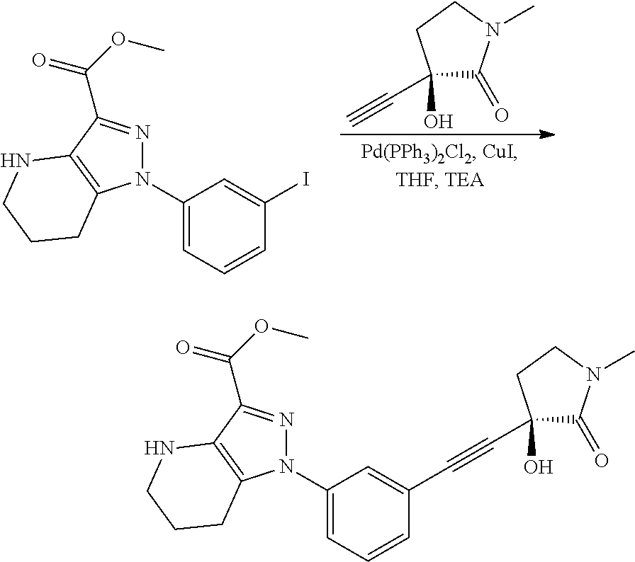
C1(N2N=C(C(OC)=O)C3=C2CCCN3)=CC=CC(I)=C1.C1(C#C)(O)C(=O)N(C)CC1.C1(N2N=C(C(OC)=O)C3=C2CCCN3)=CC=CC(C#CC2(O)C(=O)N(C)CC2)=C1
